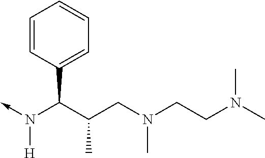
C(N(->C)[H])(C1=CC=CC=C1)C(CN(C)CCN(C)C)C
